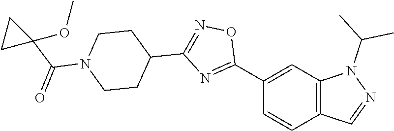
C1(C2=NC(C3CCN(C(=O)C4(OC)CC4)CC3)=NO2)=CC2=C(C=C1)C=NN2C(C)C
